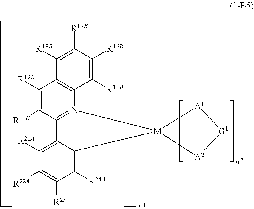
C1([R12B])=C([R11B])C2=N(C3=C1C([R18B])=C([R17B])C([R16B])=C3[R16B])[M]1(C3=C([R24A])C([R23A])=C([R22A])C([R21A])=C23)[A2][G1][A1]1
